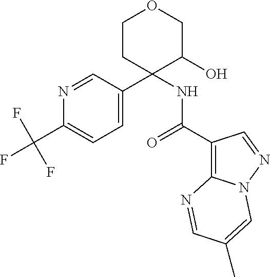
N1=CC(C2(NC(C3=C4N(N=C3)C=C(C)C=N4)=O)C(O)COCC2)=CC=C1C(F)(F)F
